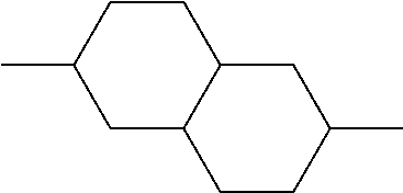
C1C(C)CCC2CC(C)CCC12
